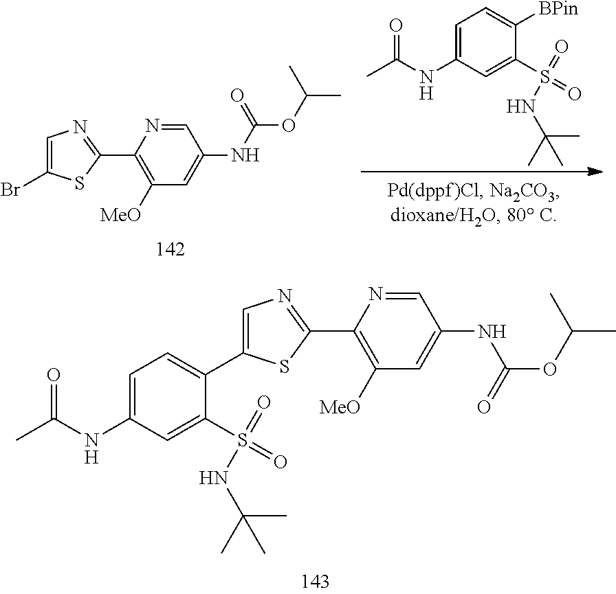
C1=C(C2=CC=C(NC(C)=O)C=C2S(=O)(=O)NC(C)(C)C)SC(C2=C([MeO])C=C(NC(OC(C)C)=O)C=N2)=N1.C1=C(Br)SC(C2=C([MeO])C=C(NC(=O)OC(C)C)C=N2)=N1.C1=C(NC(C)=O)C=C(S(=O)(=O)NC(C)(C)C)C([BPin])=C1
